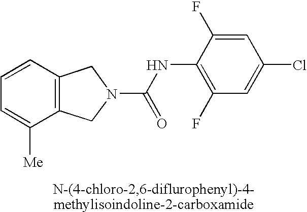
C12=C(C=CC=C1[Me])CN(C(NC1=C(F)C=C(Cl)C=C1F)=O)C2
